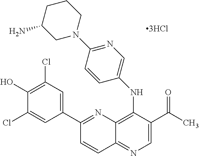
C1(C2=NC3=C(NC4=CN=C(N5CCCC(N)C5)C=C4)C(C(C)=O)=CN=C3C=C2)=CC(Cl)=C(O)C(Cl)=C1.[3HCl]
